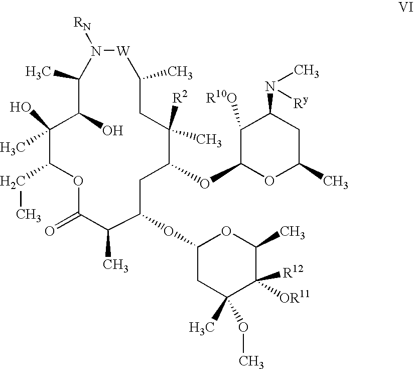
C1(O)(C)C(CC)OC(=O)C(C)C(OC2CC(C)(OC)C([OR11])([R12])C(C)O2)CC(OC2C([R10O])C(N(C)[Ry])CC(C)O2)C(C)([R2])CC(C)[W]N([RN])C(C)C1O
